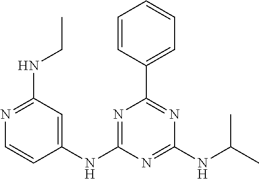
C1(NC2=NC(C3=CC=CC=C3)=NC(NC(C)C)=N2)=CC(NCC)=NC=C1
